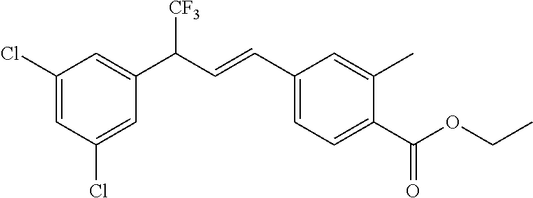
C1(Cl)=CC(Cl)=CC(C(C=CC2=CC=C(C(OCC)=O)C(C)=C2)[CF3])=C1
